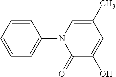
C1=CC=CC(N2C(=O)C(O)=CC(C)=C2)=C1
